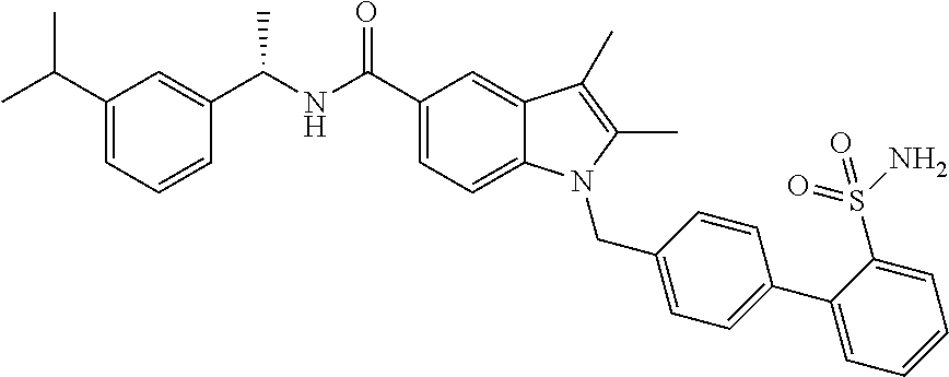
C1=C(C(C)C)C=C(C(NC(C2=CC=C3C(=C2)C(C)=C(C)N3CC2=CC=C(C3=CC=CC=C3S(=O)(N)=O)C=C2)=O)C)C=C1
